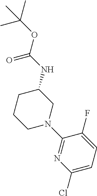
C1(Cl)=CC=C(F)C(N2CC(NC(OC(C)(C)C)=O)CCC2)=N1
